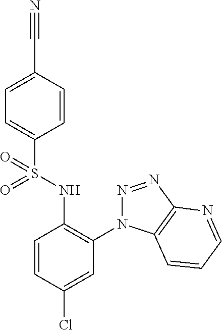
C1=C(C#N)C=CC(S(NC2=C(N3N=NC4=C3C=CC=N4)C=C(Cl)C=C2)(=O)=O)=C1
